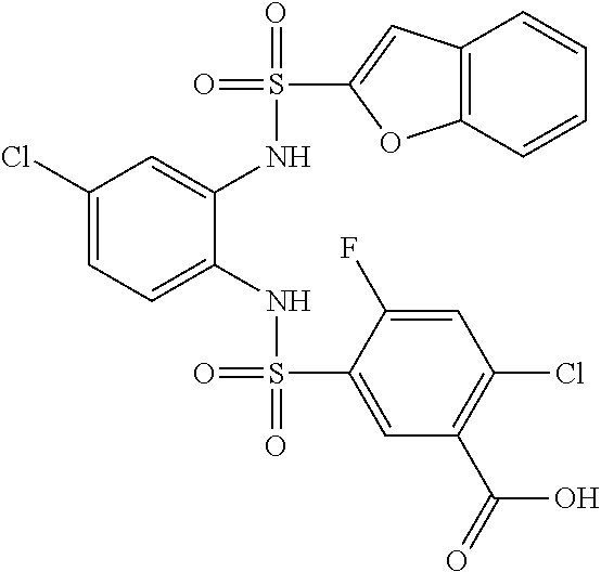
C1(Cl)=CC=C(NS(=O)(=O)C2=CC(C(=O)O)=C(Cl)C=C2F)C(NS(=O)(C2=CC3=C(O2)C=CC=C3)=O)=C1
